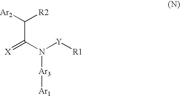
C(N([Y][R1])[Ar3][Ar1])(=[X])C([R2])[Ar2]
